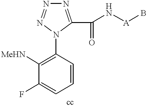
C1=CC=C(F)C([MeHN])=C1N1C(C(=O)N[A]B)=NN=N1
